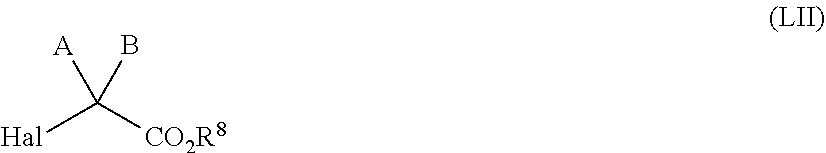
[Hal]C([CO2R8])([A])B
